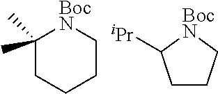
C1(C)(C)CCCC[BocN]1.C1CC[BocN]C1[iPr]
